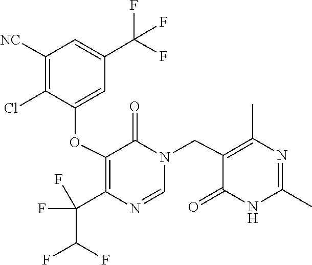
N1(CC2=C(C)N=C(C)NC2=O)C=NC(C(F)(F)C(F)F)=C(OC2=CC(C(F)(F)F)=CC([NC])=C2Cl)C1=O
